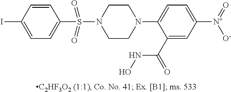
N1(C2=CC=C([N+](=O)[O-])C=C2C(=O)NO)CCN(S(=O)(=O)C2=CC=C(I)C=C2)CC1
